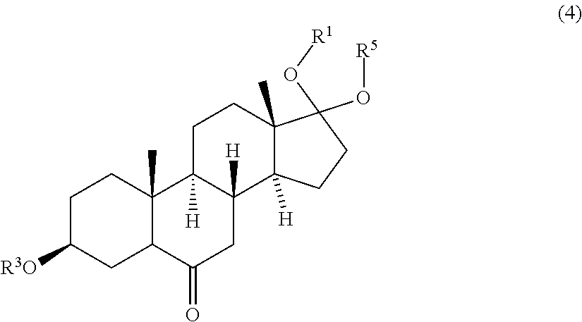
C1C([R3O])CC2C(C)(C1)C1([H])C([H])(CC2=O)C2([H])C(C)(CC1)C(O[R5])(O[R1])CC2
